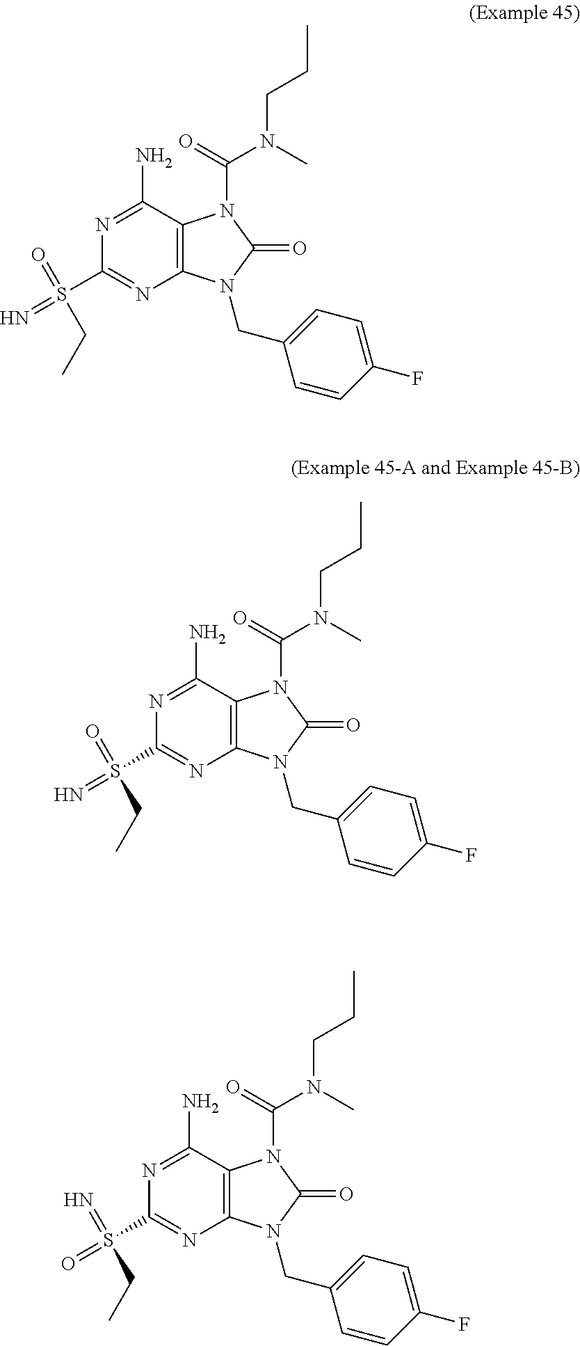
N1=C(N)C2=C(N=C1S(=N)(=O)CC)N(CC1=CC=C(F)C=C1)C(=O)N2C(=O)N(C)CCC.N1=C(N)C2=C(N=C1S(=N)(=O)CC)N(CC1=CC=C(F)C=C1)C(=O)N2C(=O)N(C)CCC.N1=C(N)C2=C(N=C1S(=O)(=N)CC)N(CC1=CC=C(F)C=C1)C(=O)N2C(=O)N(C)CCC
